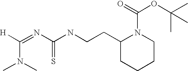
C(N(C)C)([H])=NC(=S)NCCC1CCCCN1C(OC(C)(C)C)=O
